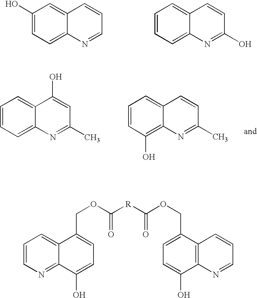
C1(O)=CC=C2C(=C1)C=CC=N2.C1=CC=C2C(=C1)C=CC(O)=N2.C1=CN=C2C(=C1)C(COC([R]C(OCC1=CC=C(O)C3=C1C=CC=N3)=O)=O)=CC=C2O.C1=CC(O)=C2C(=C1)C=CC(C)=N2.C1=CC=C2C(=C1)C(O)=CC(C)=N2
